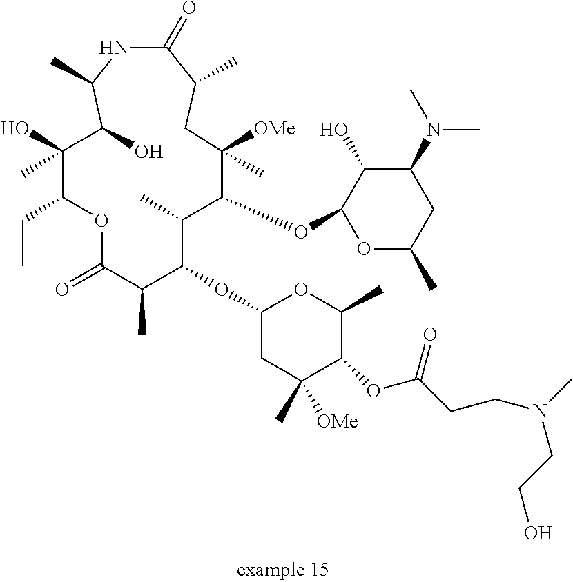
C1(OC2C(C)C(OC3OC(C)CC(N(C)C)C3O)C([OMe])(C)CC(C)C(=O)NC(C)C(O)C(C)(O)C(CC)OC(=O)C2C)CC(C)([OMe])C(OC(CCN(CCO)C)=O)C(C)O1
